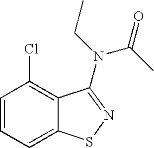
C1=CC=C2C(=C1Cl)C(N(CC)C(C)=O)=NS2
